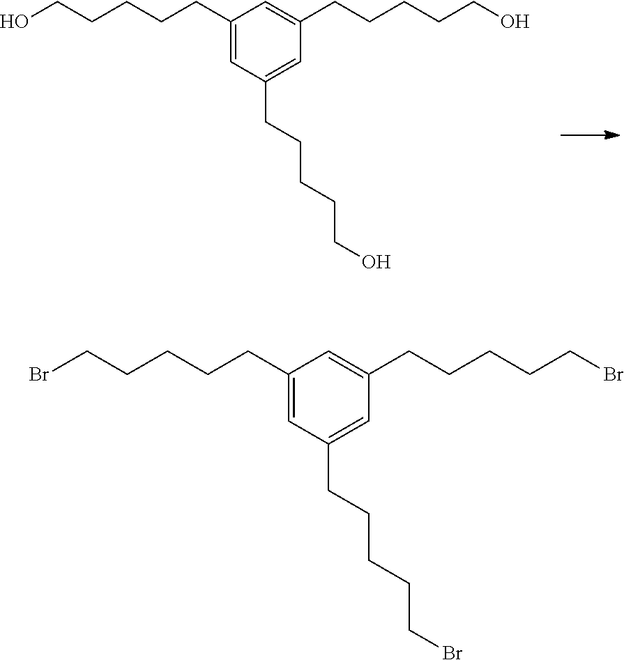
C1(CCCCCO)=CC(CCCCCO)=CC(CCCCCO)=C1.C1(CCCCCBr)=CC(CCCCCBr)=CC(CCCCCBr)=C1
